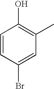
C1=CC(Br)=CC(C)=C1O
